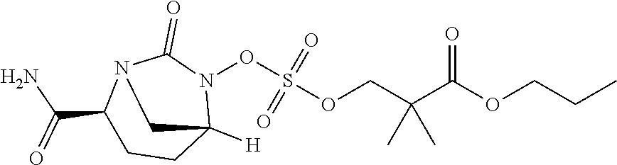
S(OCC(C(OCCC)=O)(C)C)(ON1C(=O)N2C(C(N)=O)CCC1([H])C2)(=O)=O
